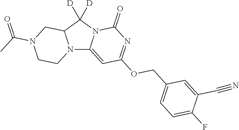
N12C3=CC(OCC4=CC=C(F)C(C#N)=C4)=NC(=O)N3C([D])([D])C1CN(C(C)=O)CC2
